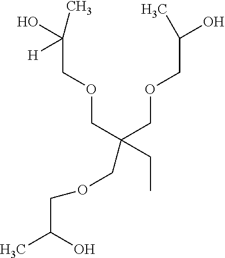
CC(O)COCC(COCC(C)([H])O)(CC)COCC(C)O
